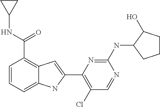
C1(NC(C2=C3C(=CC=C2)NC(C2=C(Cl)C=NC(NC4C(O)CCC4)=N2)=C3)=O)CC1
